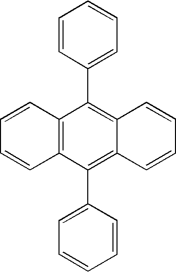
C12=C(C(C3=CC=CC=C3)=C3C(=C1C1=CC=CC=C1)C=CC=C3)C=CC=C2
